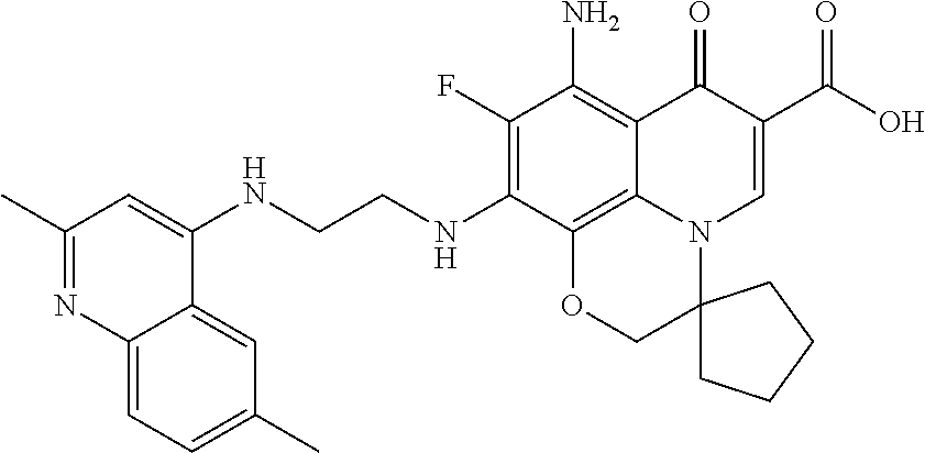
N(CCNC1=C(F)C(N)=C2C3=C1OCC1(N3C=C(C(O)=O)C2=O)CCCC1)C1=CC(C)=NC2=CC=C(C)C=C12
